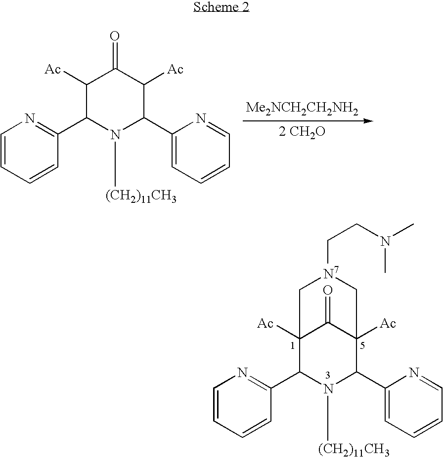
C1([Ac])C(C2=NC=CC=C2)N([(CH2)11CH3])C(C2=CC=CC=N2)C([Ac])C1=O.[Me2NCH2CH2NH2].[2 CH2O].C12([Ac])C(C3=NC=CC=C3)N([(CH2)11CH3])C(C3=CC=CC=N3)C([Ac])(C1=O)C[N7](CCN(C)C)C2
